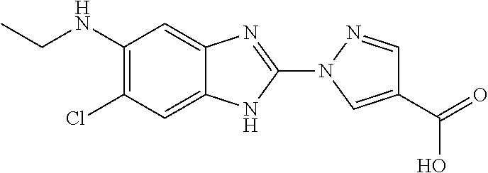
C1(N2C=C(C(=O)O)C=N2)=NC2=CC(NCC)=C(Cl)C=C2N1
